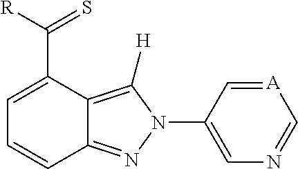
C1=C(C([R])=S)C2=C([H])N(C3=CN=C[A]=C3)N=C2C=C1
